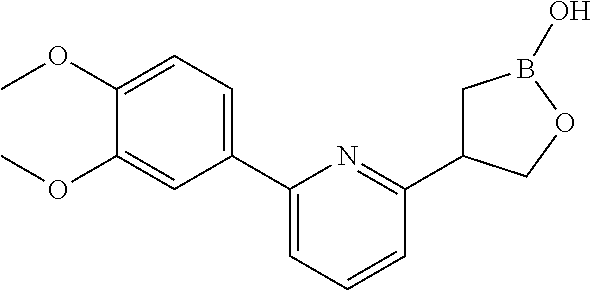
C1(C2=CC=CC(C3CB(O)OC3)=N2)=CC=C(OC)C(OC)=C1
